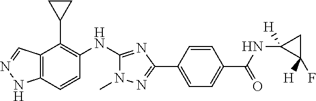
C12=C(C=CC(NC3=NC(C4=CC=C(C(=O)NC5([H])C(F)([H])C5)C=C4)=NN3C)=C1C1CC1)NN=C2
